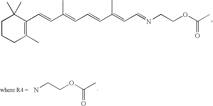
C1CCC(C)=C(C=CC(=CC=CC(=CC=NCCOC(C)=O)C)C)C1(C)C.NCCOC(C)=O
